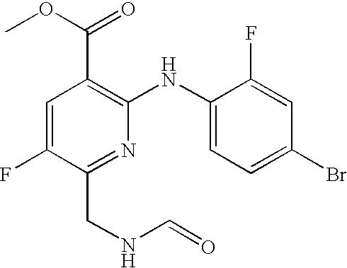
C1=C(F)C(CNC=O)=NC(NC2=CC=C(Br)C=C2F)=C1C(OC)=O
